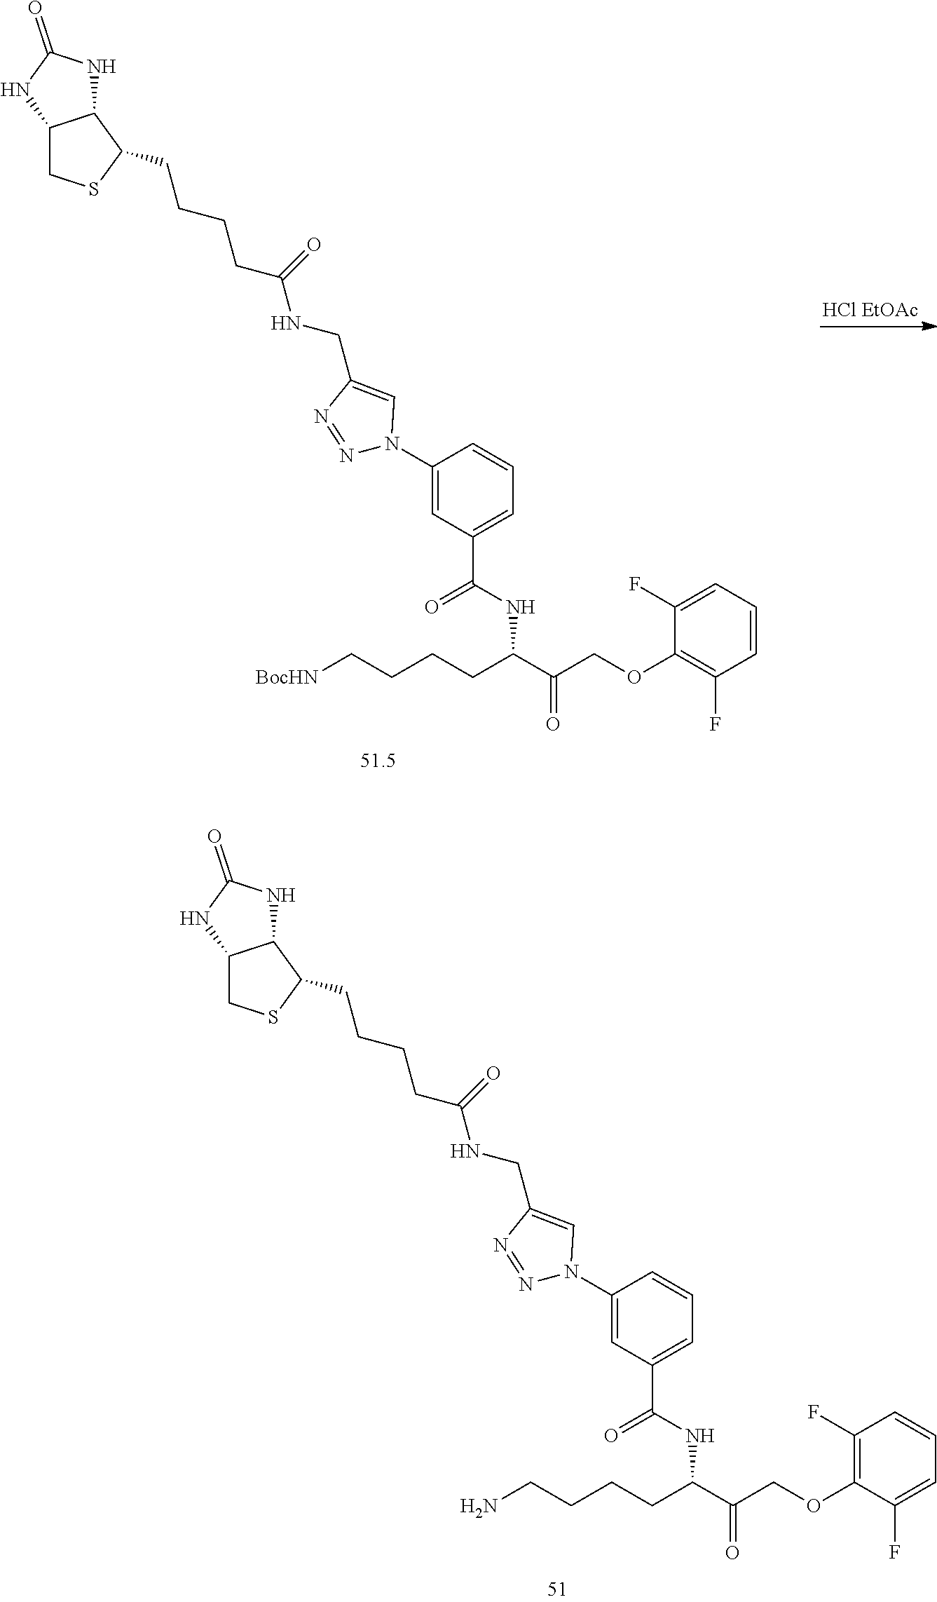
C(CCCC(NCC1=CN(C2=CC(C(NC(C(=O)COC3=C(F)C=CC=C3F)CCCC[BocHN])=O)=CC=C2)N=N1)=O)C1C2NC(=O)NC2CS1.C(CCCC(NCC1=CN(C2=CC(C(NC(C(=O)COC3=C(F)C=CC=C3F)CCCCN)=O)=CC=C2)N=N1)=O)C1C2NC(=O)NC2CS1
